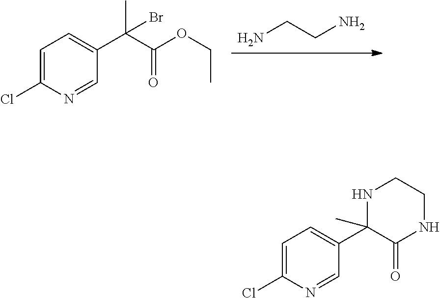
NCCN.C1=C(Cl)N=CC(C(C(OCC)=O)(C)Br)=C1.C1=C(Cl)N=CC(C2(C)C(=O)NCCN2)=C1
